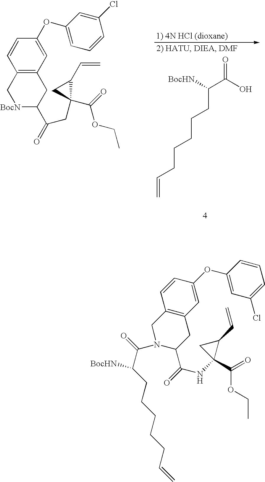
C12=C(C=C(OC3=CC=CC(Cl)=C3)C=C1)CC(C(=O)CC1(C(OCC)=O)C(C=C)C1)[BocN]C2.[BocHN]C(C(O)=O)CCCCCC=C.C1=C(OC2=CC3=C(C=C2)CN(C(=O)C(CCCCCC=C)[BocHN])C(C(=O)NC2(C(=O)OCC)C(C=C)C2)C3)C=CC=C1Cl
